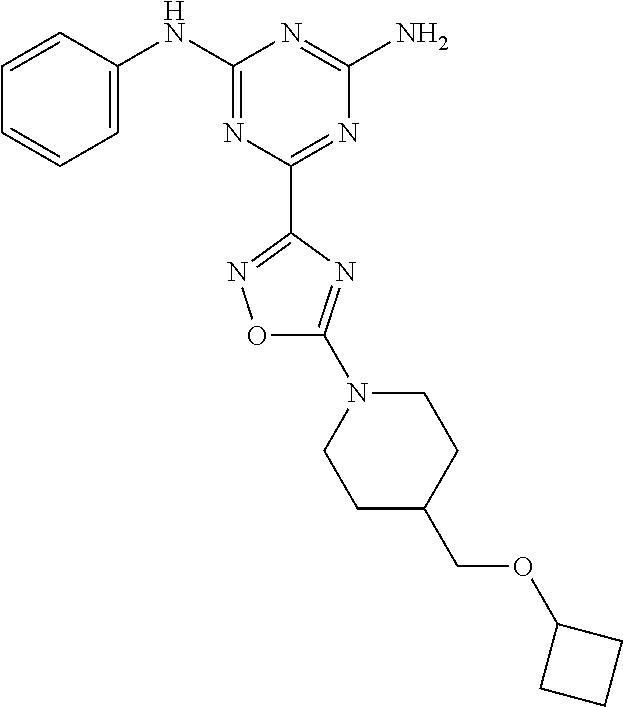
C1=CC(NC2=NC(C3=NOC(N4CCC(COC5CCC5)CC4)=N3)=NC(N)=N2)=CC=C1
